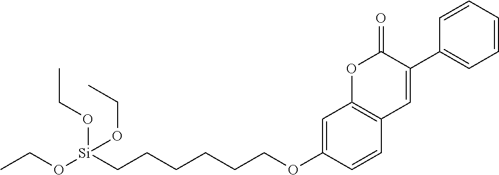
C1=CC=CC(C2=CC3=C(OC2=O)C=C(OCCCCCC[Si](OCC)(OCC)OCC)C=C3)=C1
